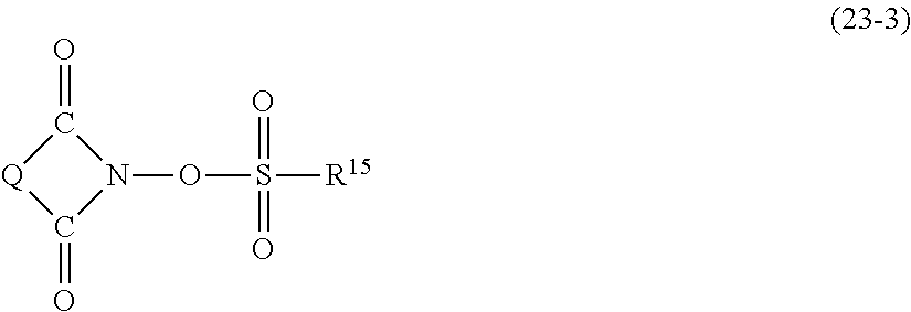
O(S([R15])(=O)=O)N1C(=O)[Q]C1=O
